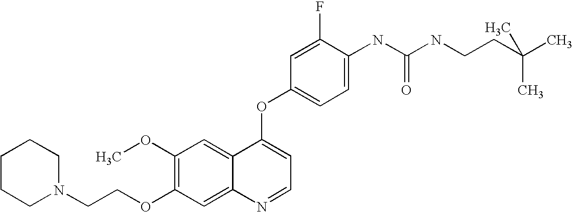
C1(F)=CC(OC2=CC=NC3=CC(OCCN4CCCCC4)=C(OC)C=C23)=CC=C1NC(NCCC(C)(C)C)=O
